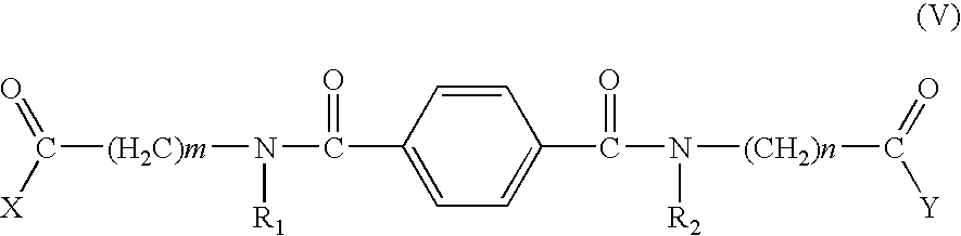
O=C([Y])[(CH2)n]N(C(=O)C1=CC=C(C(N([(H2C)m]C(=O)[X])[R1])=O)C=C1)[R2]
